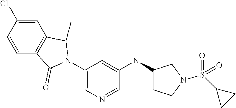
C1=C(Cl)C=CC2=C1C(C)(C)N(C1=CN=CC(N(C3CCN(S(C4CC4)(=O)=O)C3)C)=C1)C2=O
